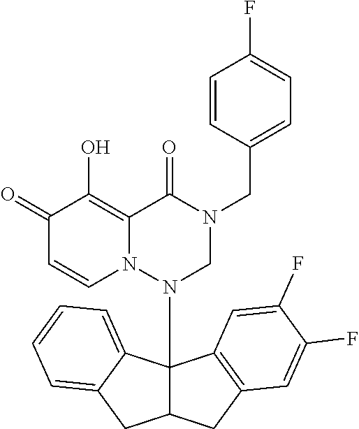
C1(=O)C=CN2C(=C1O)C(=O)N(CC1=CC=C(F)C=C1)CN2C12C(CC3=C1C=C(F)C(F)=C3)CC1=CC=CC=C21
